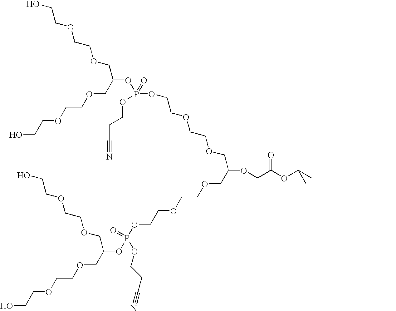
C(OCCOCCOP(OCCC#N)(OC(COCCOCCO)COCCOCCO)=O)C(COCCOCCOP(=O)(OC(COCCOCCO)COCCOCCO)OCCC#N)OCC(OC(C)(C)C)=O
